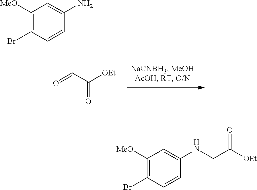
C1([MeO])=C(Br)C=CC(N)=C1.O=CC(=O)[OEt].C1([MeO])=C(Br)C=CC(NCC(=O)[OEt])=C1
